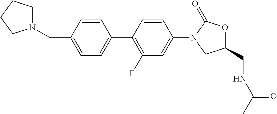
C(C1=CC=C(C2=C(F)C=C(N3CC(CNC(C)=O)OC3=O)C=C2)C=C1)N1CCCC1
